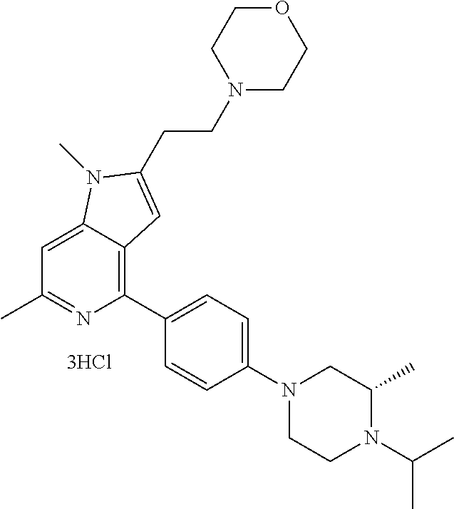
C1=C2C(=C(C3=CC=C(N4CCN(C(C)C)C(C)C4)C=C3)N=C1C)C=C(CCN1CCOCC1)N2C
